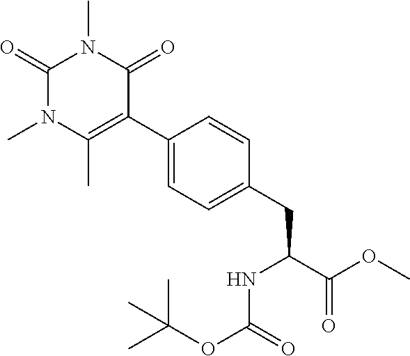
C(OC(=O)NC(CC1=CC=C(C2=C(C)N(C)C(=O)N(C)C2=O)C=C1)C(OC)=O)(C)(C)C
